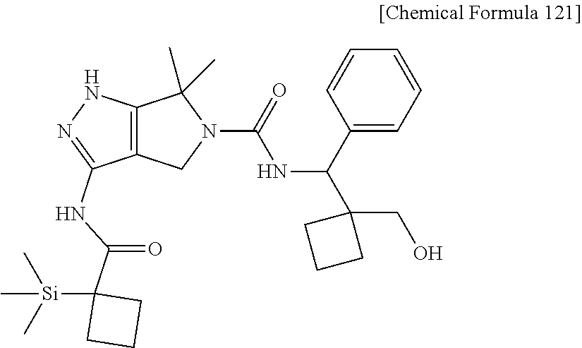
C(NC(=O)N1C(C)(C)C2=C(C1)C(NC(C1([Si](C)(C)C)CCC1)=O)=NN2)(C1(CO)CCC1)C1=CC=CC=C1
